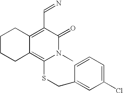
C1CCC2=C(SCC3=CC(Cl)=CC=C3)N(C)C(=O)C(C=N)=C2C1
